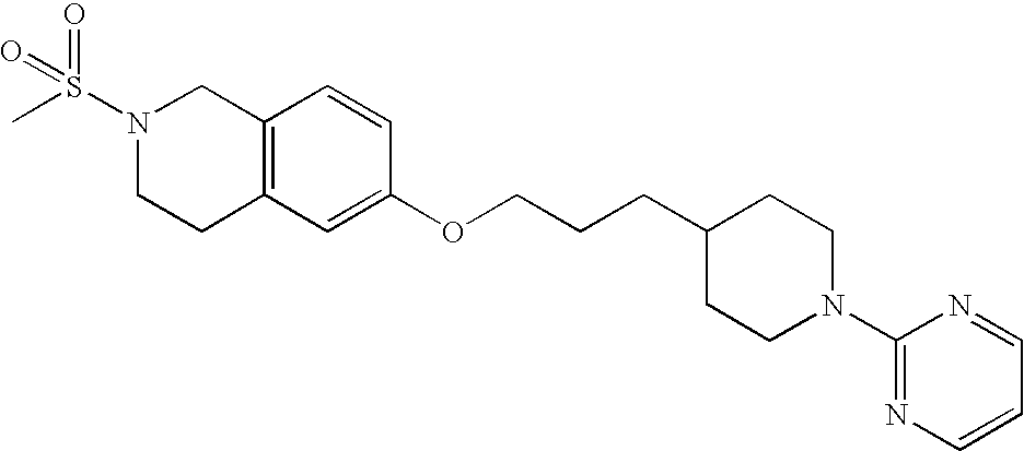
C12=C(C=C(OCCCC3CCN(C4=NC=CC=N4)CC3)C=C1)CCN(S(C)(=O)=O)C2
